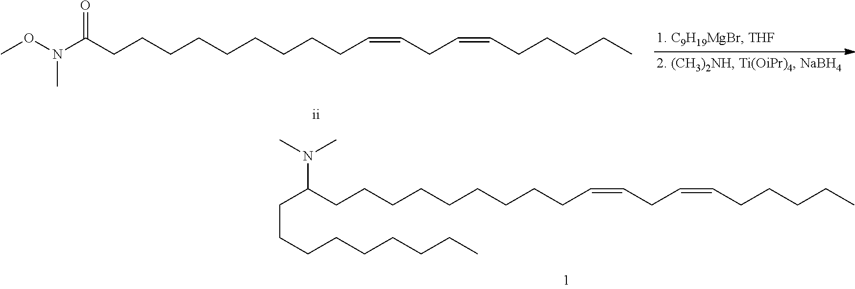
C(C(CCCCCCCCCC=CCC=CCCCCC)N(C)C)CCCCCCCC.CON(C(CCCCCCCCCC=CCC=CCCCCC)=O)C
